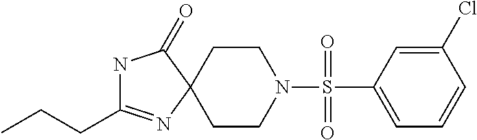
N1C(CCC)=NC2(C1=O)CCN(S(=O)(=O)C1=CC=CC(Cl)=C1)CC2
